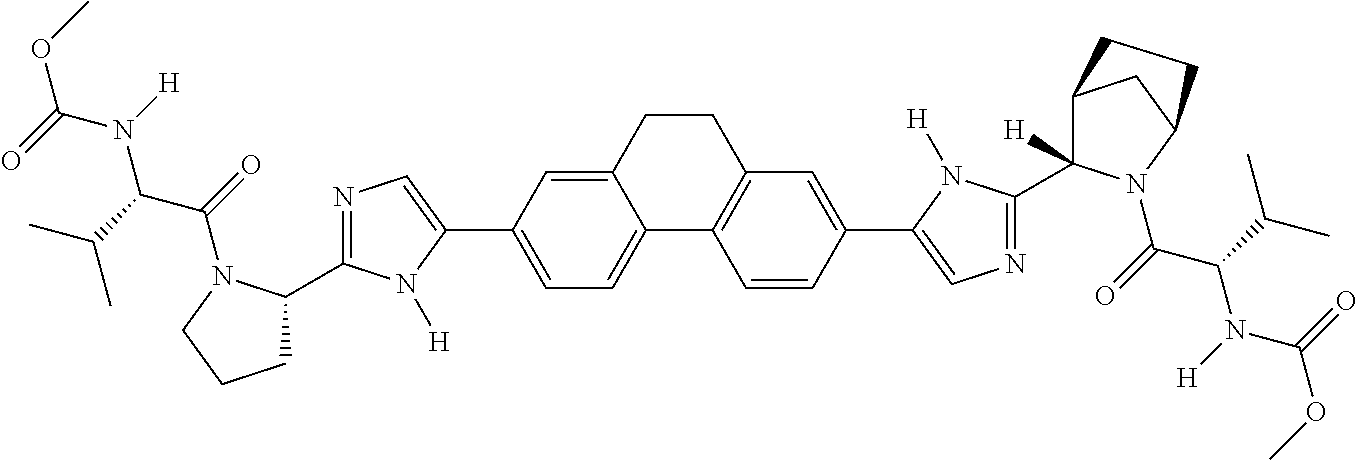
C1=C2C(=CC=C1C1=CN=C(C3CCCN3C(=O)C(C(C)C)N([H])C(=O)OC)N1[H])C1=C(CC2)C=C(C2=CN=C(C3([H])C4CC(N3C(=O)C(C(C)C)N([H])C(=O)OC)CC4)N2[H])C=C1
